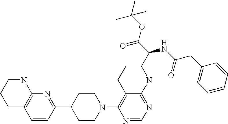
C1=CC(C2CCN(C3=C(CC)C(NCC(C(OC(C)(C)C)=O)NC(CC4=CC=CC=C4)=O)=NC=N3)CC2)=NC2=C1CCCN2
